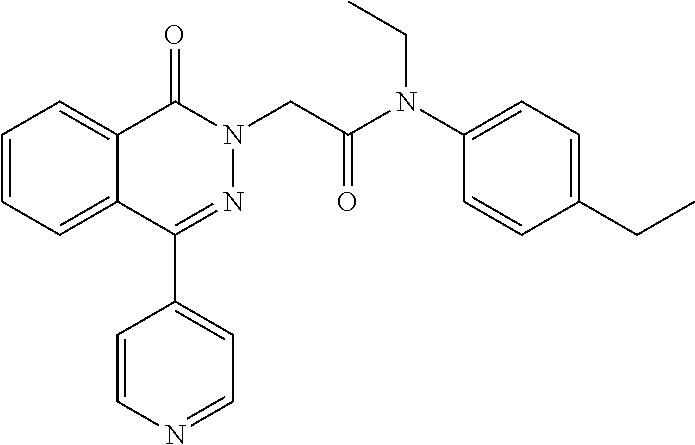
C1=CC=C2C(=C1)C(=O)N(CC(N(C1=CC=C(CC)C=C1)CC)=O)N=C2C1=CC=NC=C1
